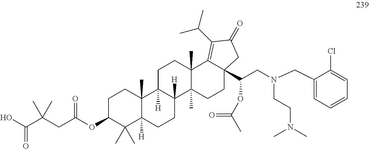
C1C(OC(CC(C(O)=O)(C)C)=O)C(C)(C)C2([H])C(C)(C1)C1([H])C([H])(CC2)C2(C)C(C)(CC1)C1=C(C(C)C)C(=O)CC1(C(CN(CC1=CC=CC=C1Cl)CCN(C)C)OC(C)=O)CC2
